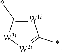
[W1i]1=C(*)[W3i][W2i]=C1*
